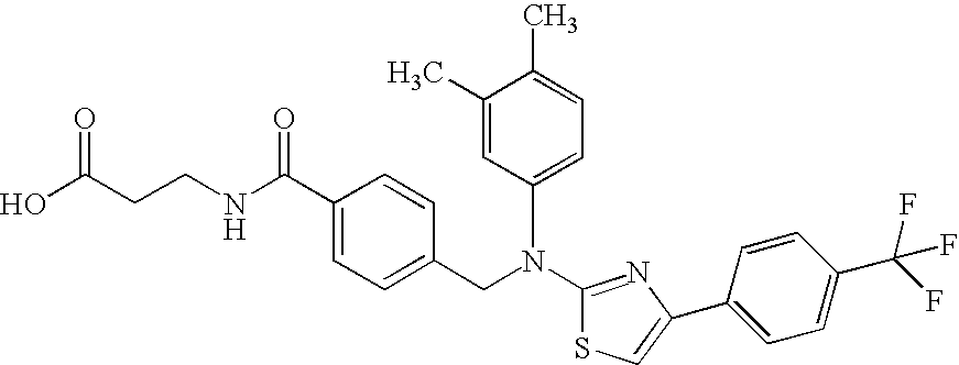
N(C1=NC(C2=CC=C(C(F)(F)F)C=C2)=CS1)(CC1=CC=C(C(NCCC(O)=O)=O)C=C1)C1=CC=C(C)C(C)=C1
